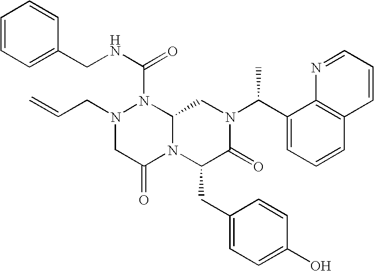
N1(CC=C)CC(=O)N2C(N1C(NCC1=CC=CC=C1)=O)CN(C(C1=CC=CC3=C1N=CC=C3)C)C(=O)C2CC1=CC=C(O)C=C1
